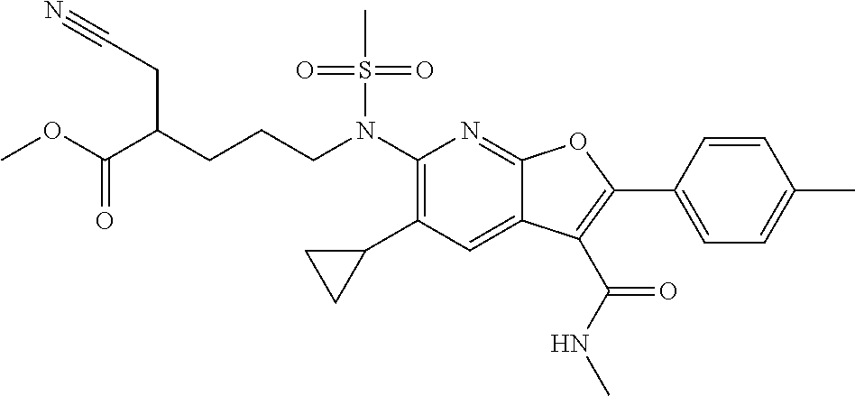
N(C1=C(C2CC2)C=C2C(=N1)OC(C1=CC=C(C)C=C1)=C2C(NC)=O)(S(C)(=O)=O)CCCC(C(OC)=O)CC#N
